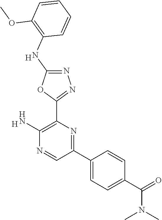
[H].C1(N)=C(C2=NN=C(NC3=C(OC)C=CC=C3)O2)N=C(C2=CC=C(C(=O)N(C)C)C=C2)C=N1.[H]
